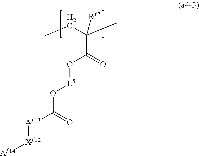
CCC(C)([Rf7])C(=O)O[L5]OC(=O)[Af13][Xf12][Af14]
